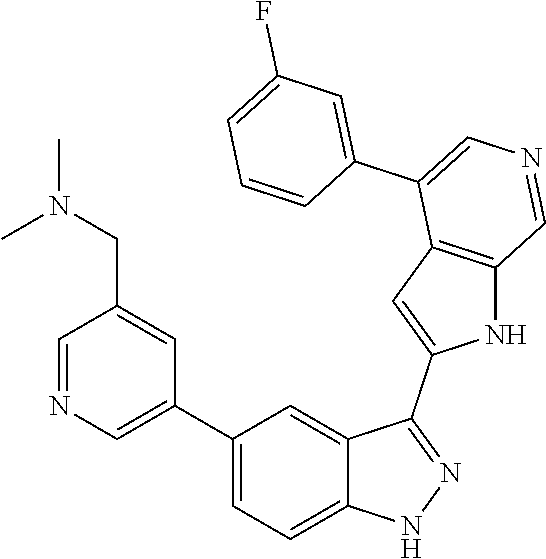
C1(C2=CN=CC(CN(C)C)=C2)=CC=C2C(=C1)C(C1=CC3=C(N1)C=NC=C3C1=CC(F)=CC=C1)=NN2
